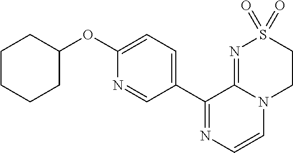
C1(C2=NC=CN3C2=NS(=O)(=O)CC3)=CC=C(OC2CCCCC2)N=C1
